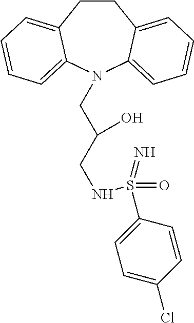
C1CC2=CC=CC=C2N(CC(CNS(C2=CC=C(Cl)C=C2)(=O)=N)O)C2=CC=CC=C12
